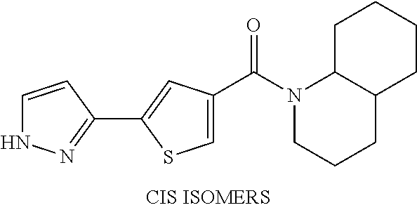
C1=C(C(N2CCCC3C2CCCC3)=O)C=C(C2=NNC=C2)S1
